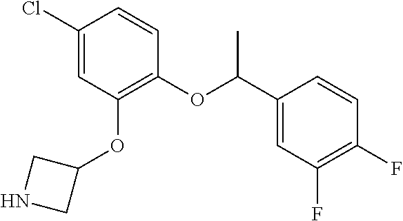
C1(Cl)=CC(OC2CNC2)=C(OC(C2=CC(F)=C(F)C=C2)C)C=C1
